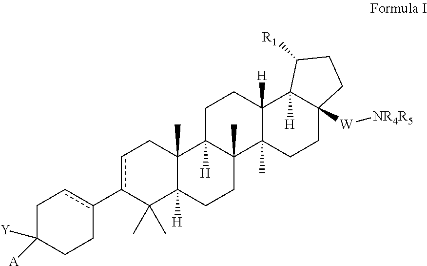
c1c(-c2cCC([Y])([A])CC2)C(C)(C)C2([H])C(C)(C1)C1([H])C(C)(CC2)C2(C)C([H])(CC1)C1([H])C([W][NR4R5])(CC2)CCC1[R1]
